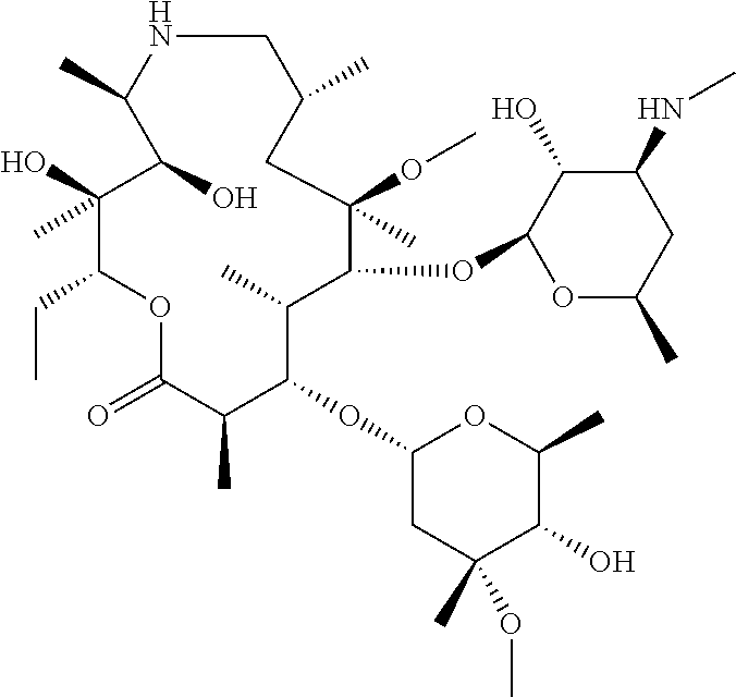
C1NC(C)C(O)C(O)(C)C(CC)OC(=O)C(C)C(OC2CC(C)(OC)C(O)C(C)O2)C(C)C(OC2OC(C)CC(NC)C2O)C(OC)(C)CC1C
